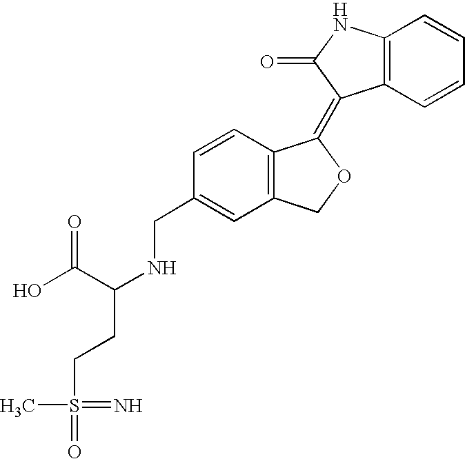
C1(CNC(CCS(=N)(C)=O)C(O)=O)=CC2=C(C=C1)C(=C1C3=C(NC1=O)C=CC=C3)OC2
